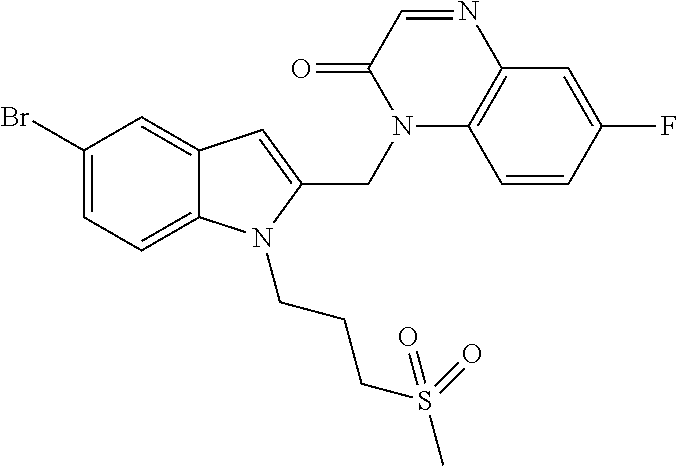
C1(Br)=CC=C2C(=C1)C=C(CN1C3=C(C=C(F)C=C3)N=CC1=O)N2CCCS(=O)(C)=O
